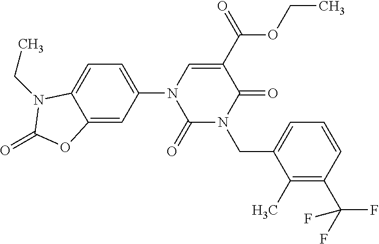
C12=CC(N3C(=O)N(CC4=CC=CC(C(F)(F)F)=C4C)C(=O)C(C(OCC)=O)=C3)=CC=C1N(CC)C(=O)O2
